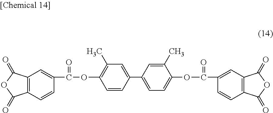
C12=C(C=CC(C(=O)OC3=C(C)C=C(C4=CC=C(OC(=O)C5=CC6=C(C=C5)C(=O)OC6=O)C(C)=C4)C=C3)=C1)C(=O)OC2=O
